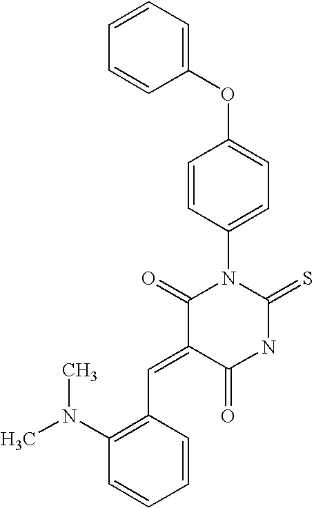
C1=CC=CC(OC2=CC=C(N3C(=O)C(=CC4=C(N(C)C)C=CC=C4)C(=O)NC3=S)C=C2)=C1
